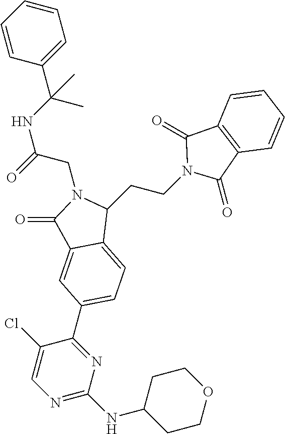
C1=CC=CC=C1C(NC(CN1C(=O)C2=CC(C3=NC(NC4CCOCC4)=NC=C3Cl)=CC=C2C1CCN1C(=O)C2=C(C1=O)C=CC=C2)=O)(C)C
